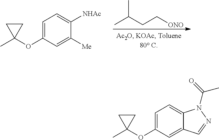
C1=C(OC2(C)CC2)C=C([Me])C([NHAc])=C1.CC(CC[ONO])C.C1=C(OC2(C)CC2)C=C2C(=C1)N(C(=O)C)N=C2
